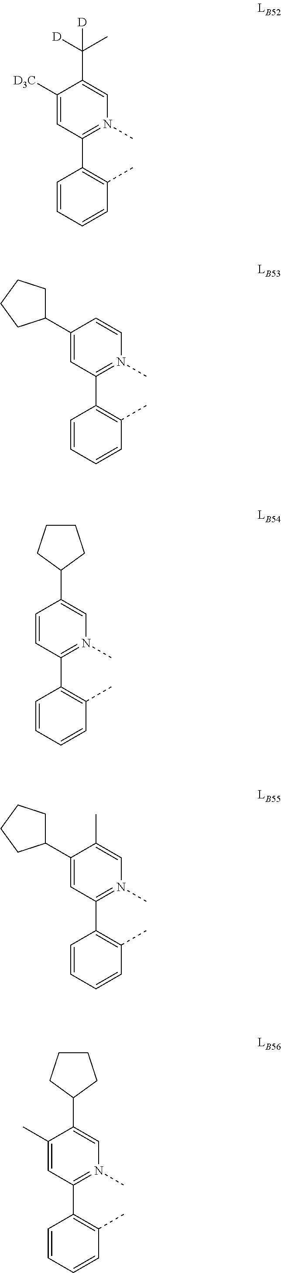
C1([D3C])=CC(C2=C(C)C=CC=C2)=N(C)C=C1C([D])(C)[D].C1(C2CCCC2)=CC(C2=C(C)C=CC=C2)=N(C)C=C1.C1=CC(C2=C(C)C=CC=C2)=N(C)C=C1C1CCCC1.C1(C2CCCC2)=CC(C2=C(C)C=CC=C2)=N(C)C=C1C.C1(C)=CC(C2=C(C)C=CC=C2)=N(C)C=C1C1CCCC1
